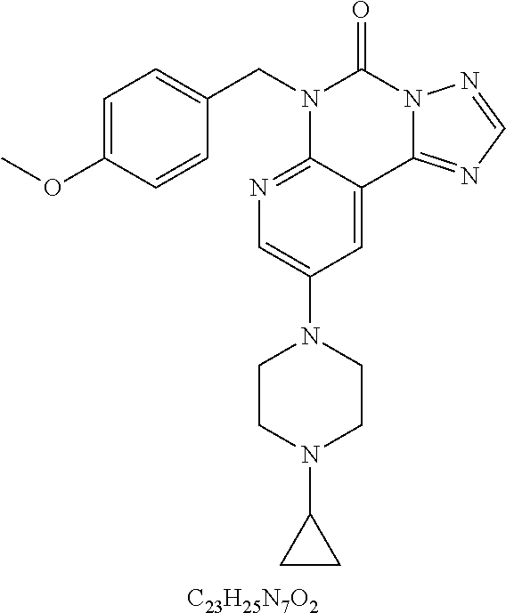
C1=C(OC)C=CC(CN2C3=NC=C(N4CCN(C5CC5)CC4)C=C3C3=NC=NN3C2=O)=C1.[C23H25N7O2]
